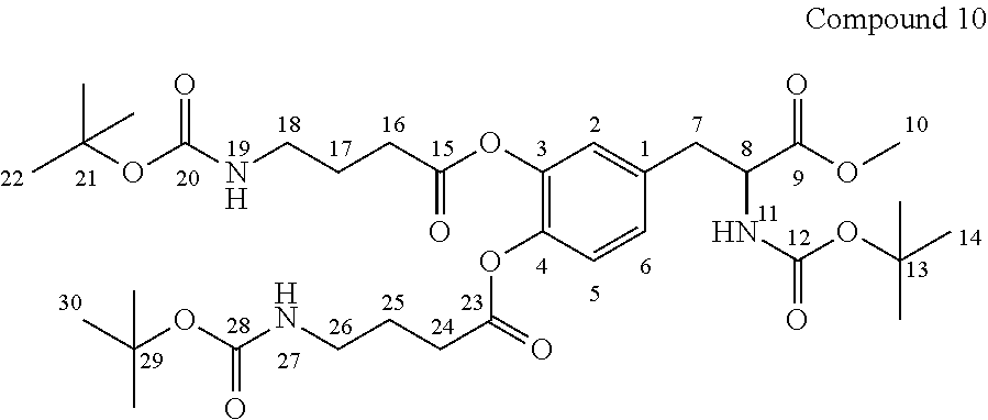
C1(OC(CCCNC(OC(C)(C)C)=O)=O)=C(OC(CCCNC(OC(C)(C)C)=O)=O)C=CC(CC(C(OC)=O)NC(OC(C)(C)C)=O)=C1
